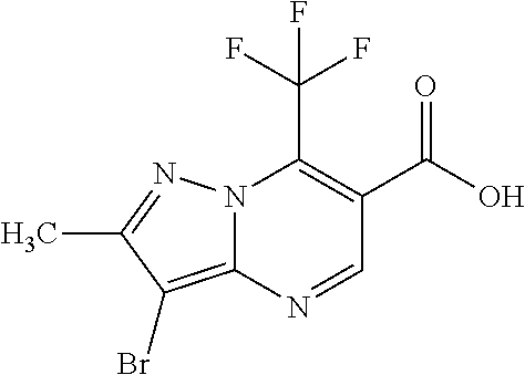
N12C(=C(Br)C(C)=N1)N=CC(C(O)=O)=C2C(F)(F)F
